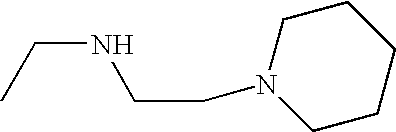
C(NCCN1CCCCC1)C
